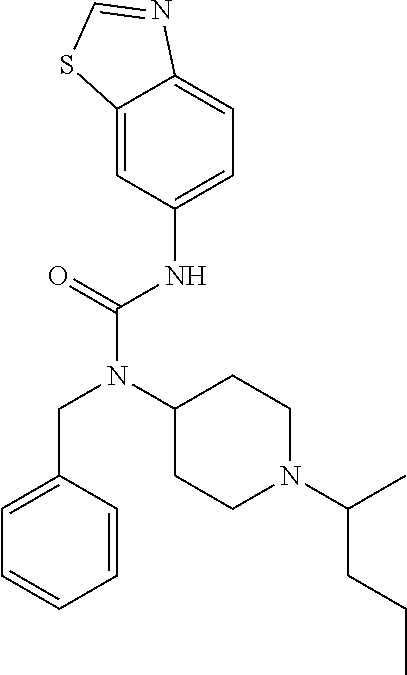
C1=C(CN(C(NC2=CC=C3C(=C2)SC=N3)=O)C2CCN(C(CCC)C)CC2)C=CC=C1
